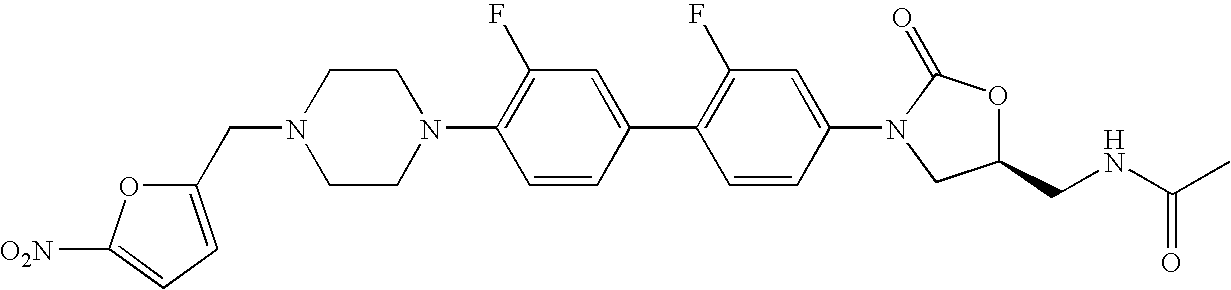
C(N1CCN(C2=C(F)C=C(C3=C(F)C=C(N4CC(CNC(C)=O)OC4=O)C=C3)C=C2)CC1)C1=CC=C([O2N])O1
